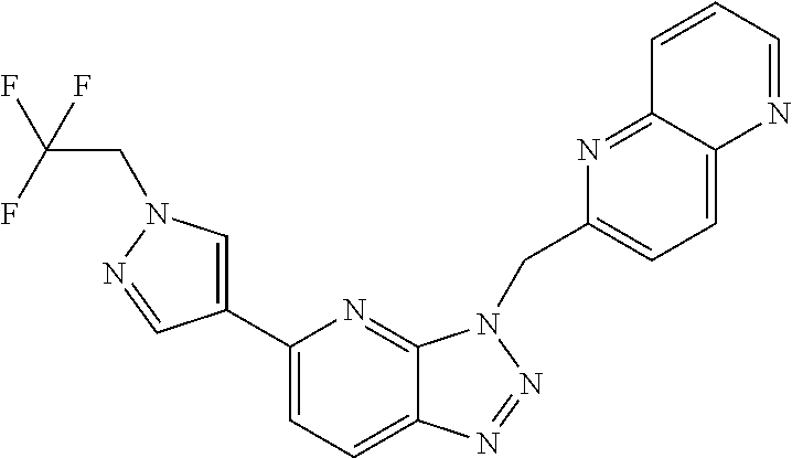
C1(C2=CN(CC(F)(F)F)N=C2)=CC=C2C(=N1)N(CC1=CC=C3C(=N1)C=CC=N3)N=N2
